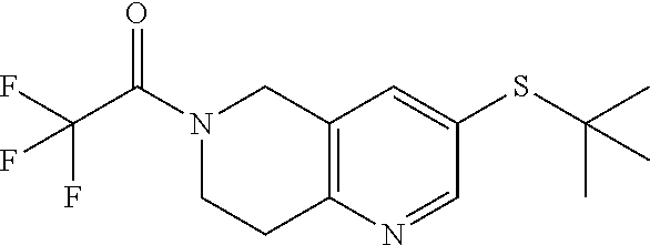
N1(C(C(F)(F)F)=O)CCC2=C(C1)C=C(SC(C)(C)C)C=N2
